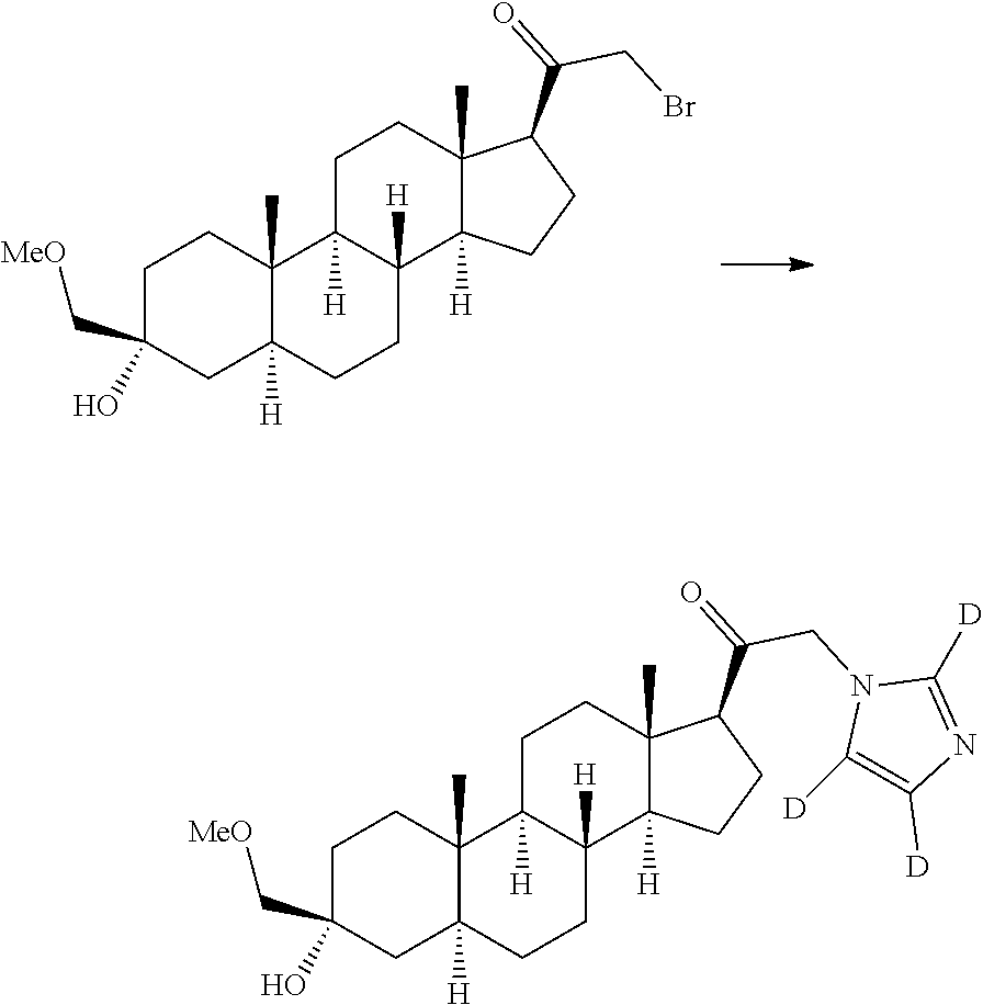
C1C(C[MeO])(O)CC2([H])C(C)(C1)C1([H])C([H])(CC2)C2([H])C(C)(CC1)C(C(=O)CBr)CC2.C1C(C[MeO])(O)CC2([H])C(C)(C1)C1([H])C([H])(CC2)C2([H])C(C)(CC1)C(C(=O)CN1C([D])=C([D])N=C1[D])CC2
